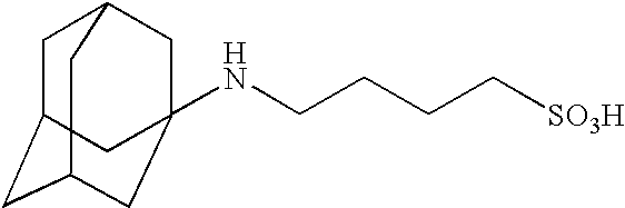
C1C2CC3CC(NCCCC[SO3H])(CC1C3)C2
